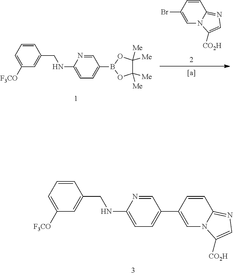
C1=CC=C([F3CO])C=C1CNC1=CC=C(C2=CN3C(=NC=C3[CO2H])C=C2)C=N1.C1=CC=C([F3CO])C=C1CNC1=CC=C(B2OC([Me])([Me])C([Me])([Me])O2)C=N1.C1=CC(Br)=CN2C1=NC=C2[CO2H]
